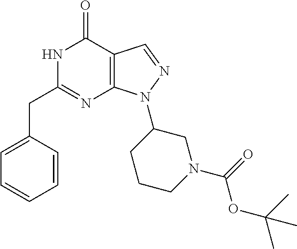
N1C(CC2=CC=CC=C2)=NC2=C(C1=O)C=NN2C1CCCN(C(=O)OC(C)(C)C)C1
